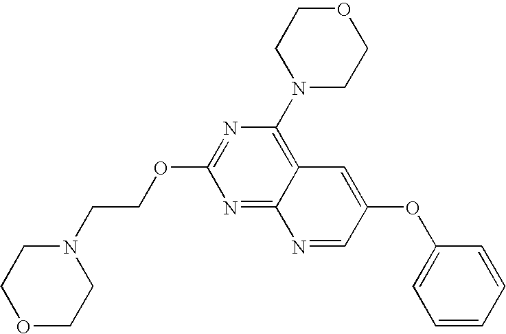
N1=C(OCCN2CCOCC2)N=C2C(=C1N1CCOCC1)C=C(OC1=CC=CC=C1)C=N2
